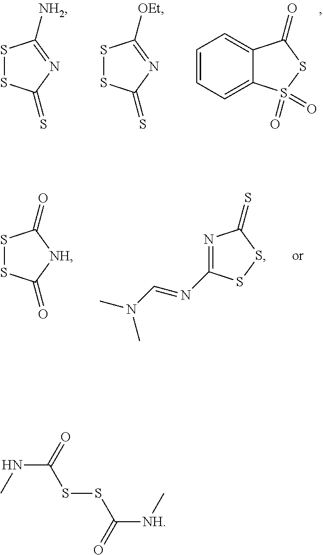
S1SC(=S)N=C1[NH2].S1SC(=S)N=C1[OEt].C12=CC=CC=C1S(=O)(=O)SC2=O.S1SC(=O)[NH]C1=O.N1=C(N=CN(C)C)SSC1=S.CNC(=O)SSC([NH]C)=O
